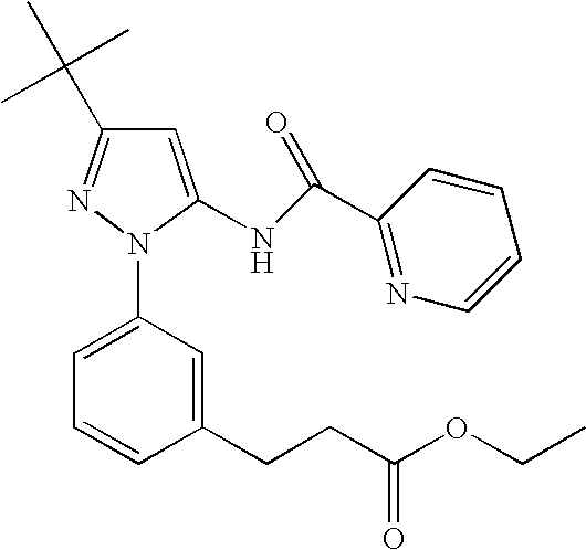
C1=C(NC(C2=NC=CC=C2)=O)N(C2=CC=CC(CCC(OCC)=O)=C2)N=C1C(C)(C)C
